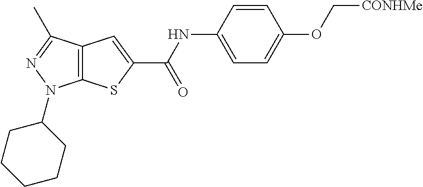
C12=C(C(C)=NN1C1CCCCC1)C=C(C(NC1=CC=C(OC[CONHMe])C=C1)=O)S2
